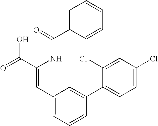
C1=C(C(=O)NC(C(=O)O)=CC2=CC=CC(C3=CC=C(Cl)C=C3Cl)=C2)C=CC=C1
